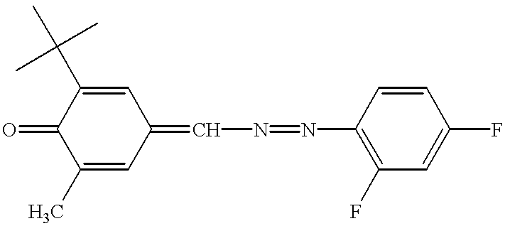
C1(C)=CC(=CN=NC2=C(F)C=C(F)C=C2)C=C(C(C)(C)C)C1=O
